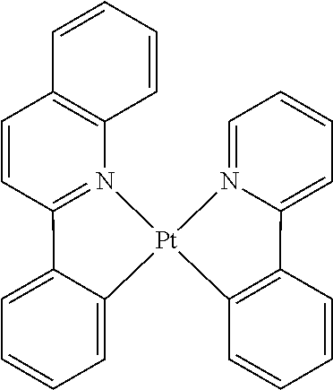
C1=CC2=N(C3=C1C=CC=C3)[Pt]1(C3=CC=CC=C23)N2=CC=CC=C2C2=C1C=CC=C2
